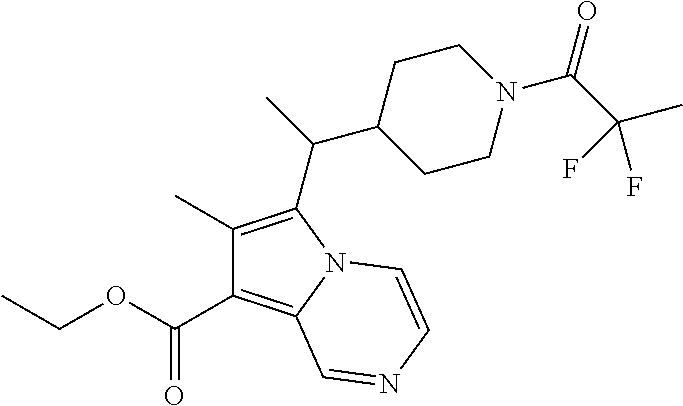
C1(C)=C(C(C2CCN(C(C(C)(F)F)=O)CC2)C)N2C(=C1C(=O)OCC)C=NC=C2
